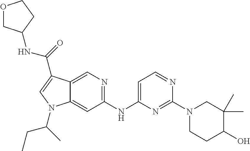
C1(NC2=CC=NC(N3CCC(O)C(C)(C)C3)=N2)=NC=C2C(=C1)N(C(C)CC)C=C2C(=O)NC1COCC1
